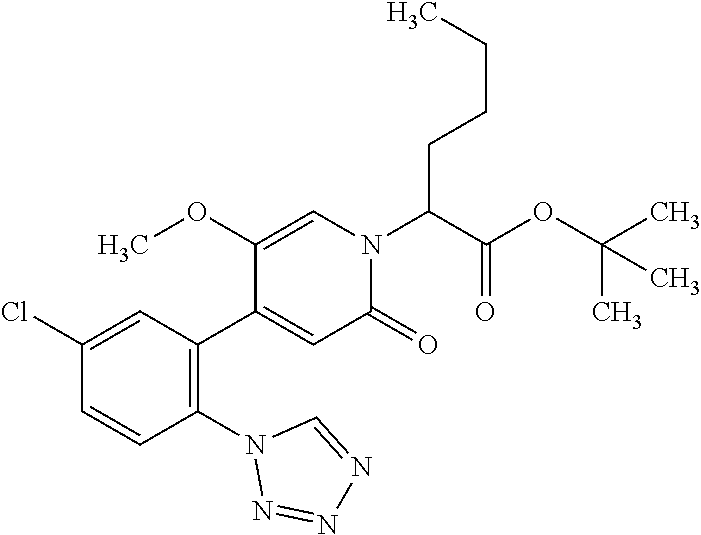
C1(Cl)=CC(C2=CC(=O)N(C(C(OC(C)(C)C)=O)CCCC)C=C2OC)=C(N2N=NN=C2)C=C1
